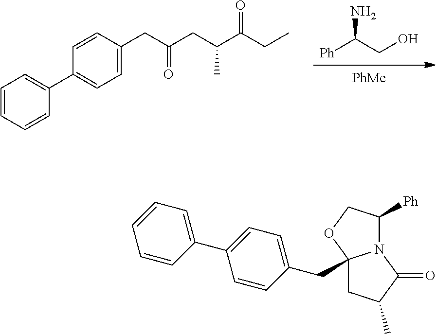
[PhMe].[Ph]C(CO)N.C1=CC=CC(C2=CC=C(CC(CC(C(=O)CC)C)=O)C=C2)=C1.C12(CC3=CC=C(C4=CC=CC=C4)C=C3)CC(C)C(=O)N1C([Ph])CO2
